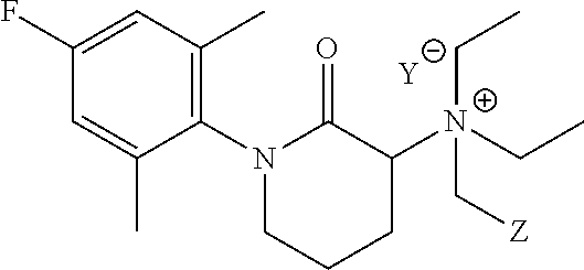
C1=C(C)C(N2C(=O)C([N+](C[Z])(CC)CC)CCC2)=C(C)C=C1F.[Y]
